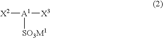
[X2][A1]([X3])[SO3M1]
